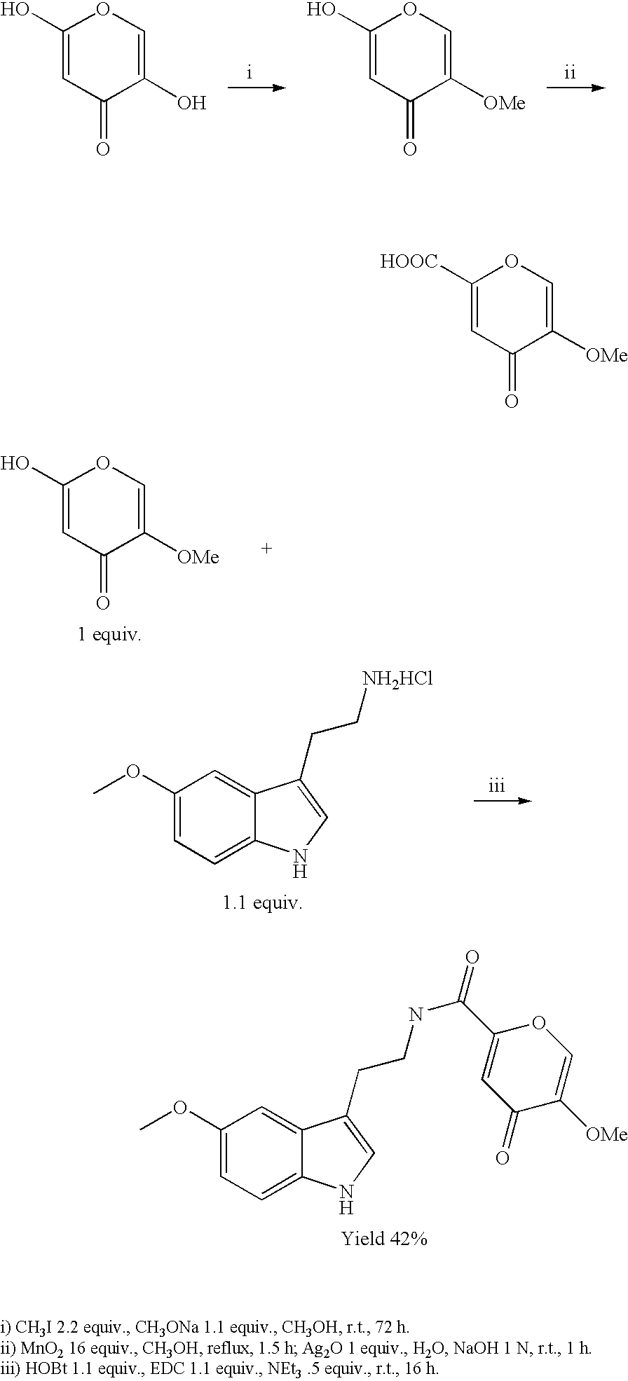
C1([HOOC])=CC(=O)C([OMe])=CO1.C1(O)=CC(=O)C(O)=CO1.C1(O)=CC(=O)C([OMe])=CO1.C1(O)=CC(=O)C([OMe])=CO1.C1(OC)=CC=C2C(=C1)C(CC[NH2HCl])=CN2.C1(OC)=CC=C2C(=C1)C(CCNC(=O)C1=CC(=O)C([OMe])=CO1)=CN2
